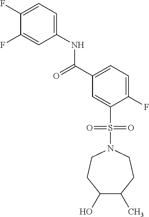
C1(F)=CC=C(NC(C2=CC=C(F)C(S(N3CCC(O)C(C)CC3)(=O)=O)=C2)=O)C=C1F
